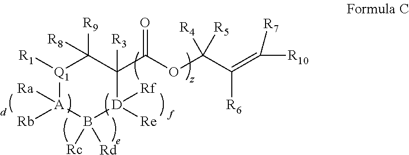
[D]1([Re])([Rf])C(C(OC(C(=C([R10])[R7])[R6])([R5])[R4])=O)([R3])C([R9])([R8])[Q1]([R1])[A]([Rb])([Ra])B1([Rd])[Rc]
